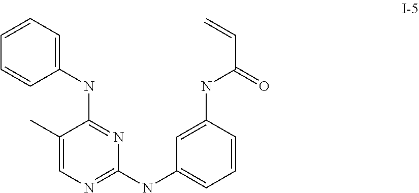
C1=CC=C(NC2=NC(NC3=CC=CC(NC(C=C)=O)=C3)=NC=C2C)C=C1
